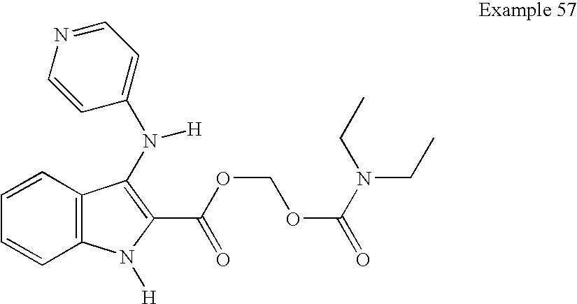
C1=CC=CC2=C1N([H])C(C(OCOC(N(CC)CC)=O)=O)=C2N([H])C1=CC=NC=C1
